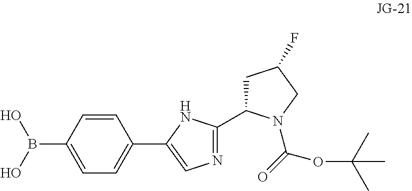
B(C1=CC=C(C2=CN=C(C3CC(F)CN3C(=O)OC(C)(C)C)N2)C=C1)(O)O
